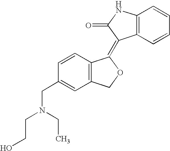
C1=CC(CN(CCO)CC)=CC2=C1C(=C1C3=C(C=CC=C3)NC1=O)OC2
